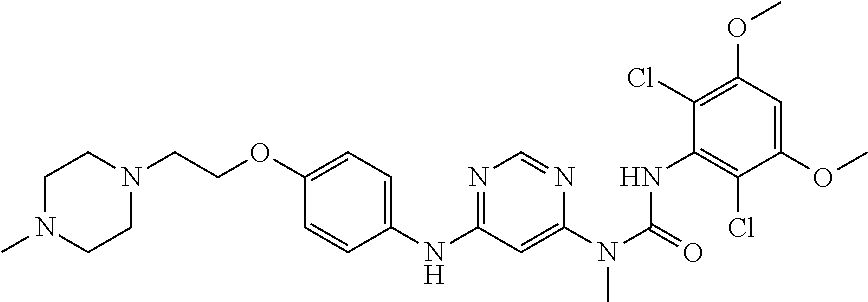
O(C1=CC=C(NC2=NC=NC(N(C(NC3=C(Cl)C(OC)=CC(OC)=C3Cl)=O)C)=C2)C=C1)CCN1CCN(C)CC1
